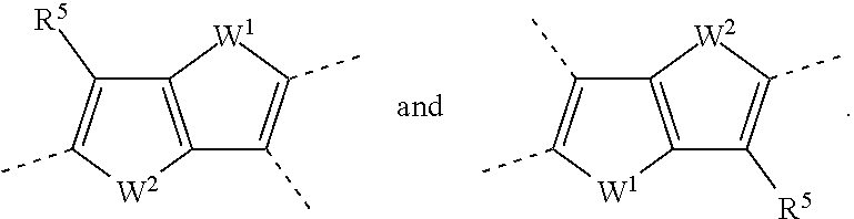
C12=C([W1]C(C)=C1C)C([R5])=C(C)[W2]2.C12=C([W2]C(C)=C1[R5])C(C)=C(C)[W1]2
